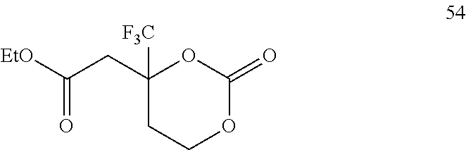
[EtO]C(CC1([F3C])CCOC(=O)O1)=O
